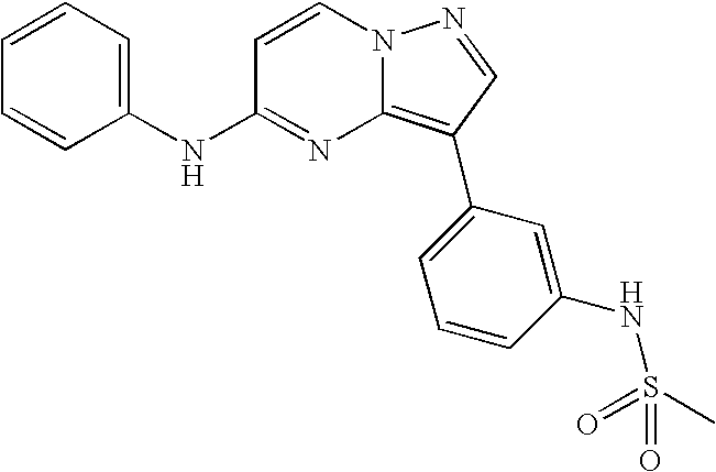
C1=CC=C(NC2=NC3=C(C4=CC=CC(NS(=O)(=O)C)=C4)C=NN3C=C2)C=C1
